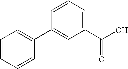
C1=CC=C(C(O)=O)C=C1C1=CC=CC=C1
